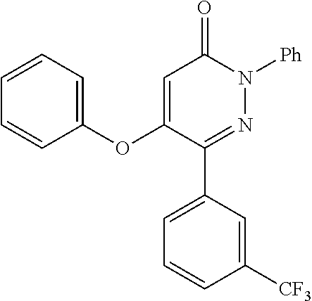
C1=C(OC2=CC=CC=C2)C(C2=CC=CC([CF3])=C2)=NN([Ph])C1=O
